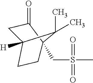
C(S(=O)(C)=O)C12CCC([H])(CC1=O)C2(C)C
